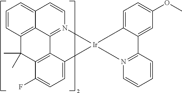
C12=CC=CC3=C1C1=N(C=C2)[Ir]2(C4=CC=C(F)C(=C14)C3(C)C)N1=C(C3=CC(OC)=CC=C32)C=CC=C1
